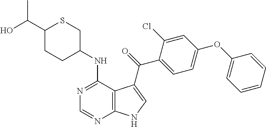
N1=C(NC2CSC(C(C)O)CC2)C2=C(N=C1)NC=C2C(=O)C1=CC=C(OC2=CC=CC=C2)C=C1Cl
